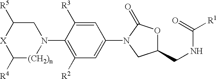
C1C([R5])[X]C([R4])[(CH2)n]N1C1=C([R2])C=C(N2C(=O)OC(CNC(=O)[R1])C2)C=C1[R3]
